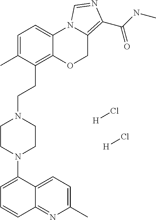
[H]Cl.[H]Cl.C1=C(N2CCN(CCC3=C4C(=CC=C3C)N3C(=C(C(=O)NC)N=C3)CO4)CC2)C2=CC=C(C)N=C2C=C1
